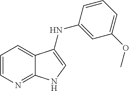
C1=CN=C2C(=C1)C(NC1=CC(OC)=CC=C1)=CN2
